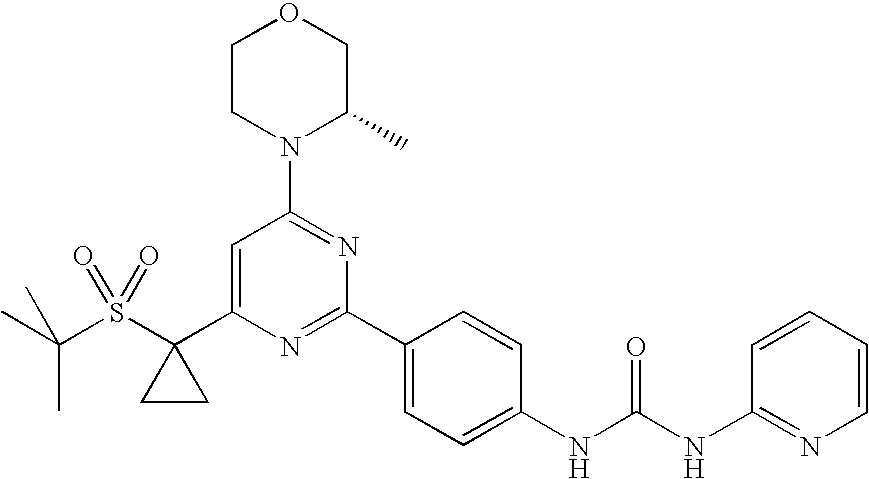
CC(S(C1(C2=CC(N3C(C)COCC3)=NC(C3=CC=C(NC(=O)NC4=NC=CC=C4)C=C3)=N2)CC1)(=O)=O)(C)C
